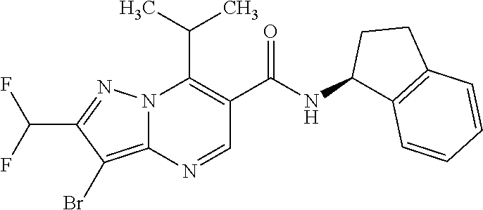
N12C(=C(Br)C(C(F)F)=N1)N=CC(C(=O)NC1C3=C(CC1)C=CC=C3)=C2C(C)C
